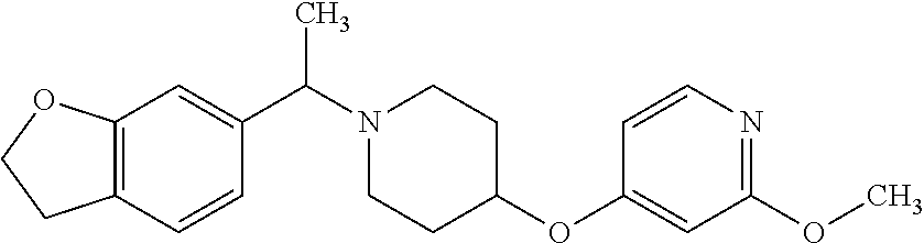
N1(C(C2=CC3=C(C=C2)CCO3)C)CCC(OC2=CC(OC)=NC=C2)CC1
